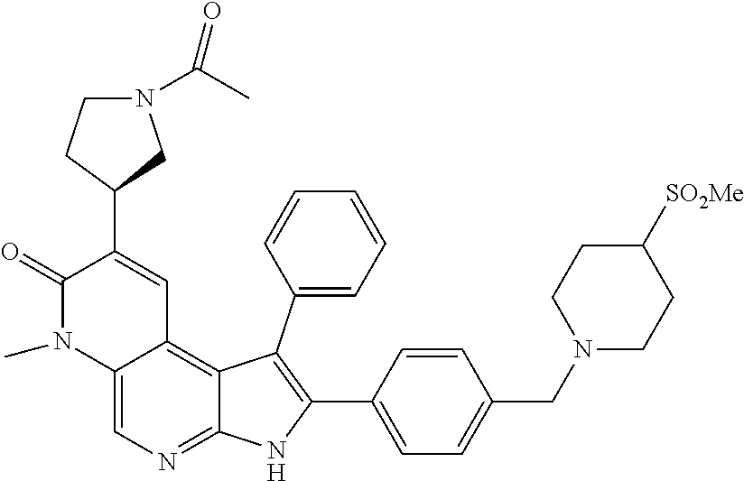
C12=C3C(C4=CC=CC=C4)=C(C4=CC=C(CN5CCC([SO2Me])CC5)C=C4)NC3=NC=C1N(C)C(=O)C(C1CN(C(C)=O)CC1)=C2
